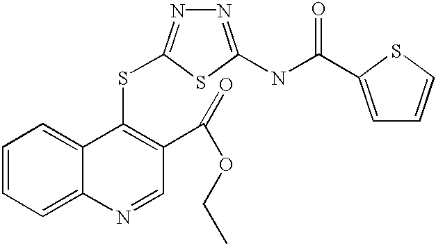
C1=CC=C2C(=C1)C(SC1=NN=C(NC(=O)C3=CC=CS3)S1)=C(C(=O)OCC)C=N2
